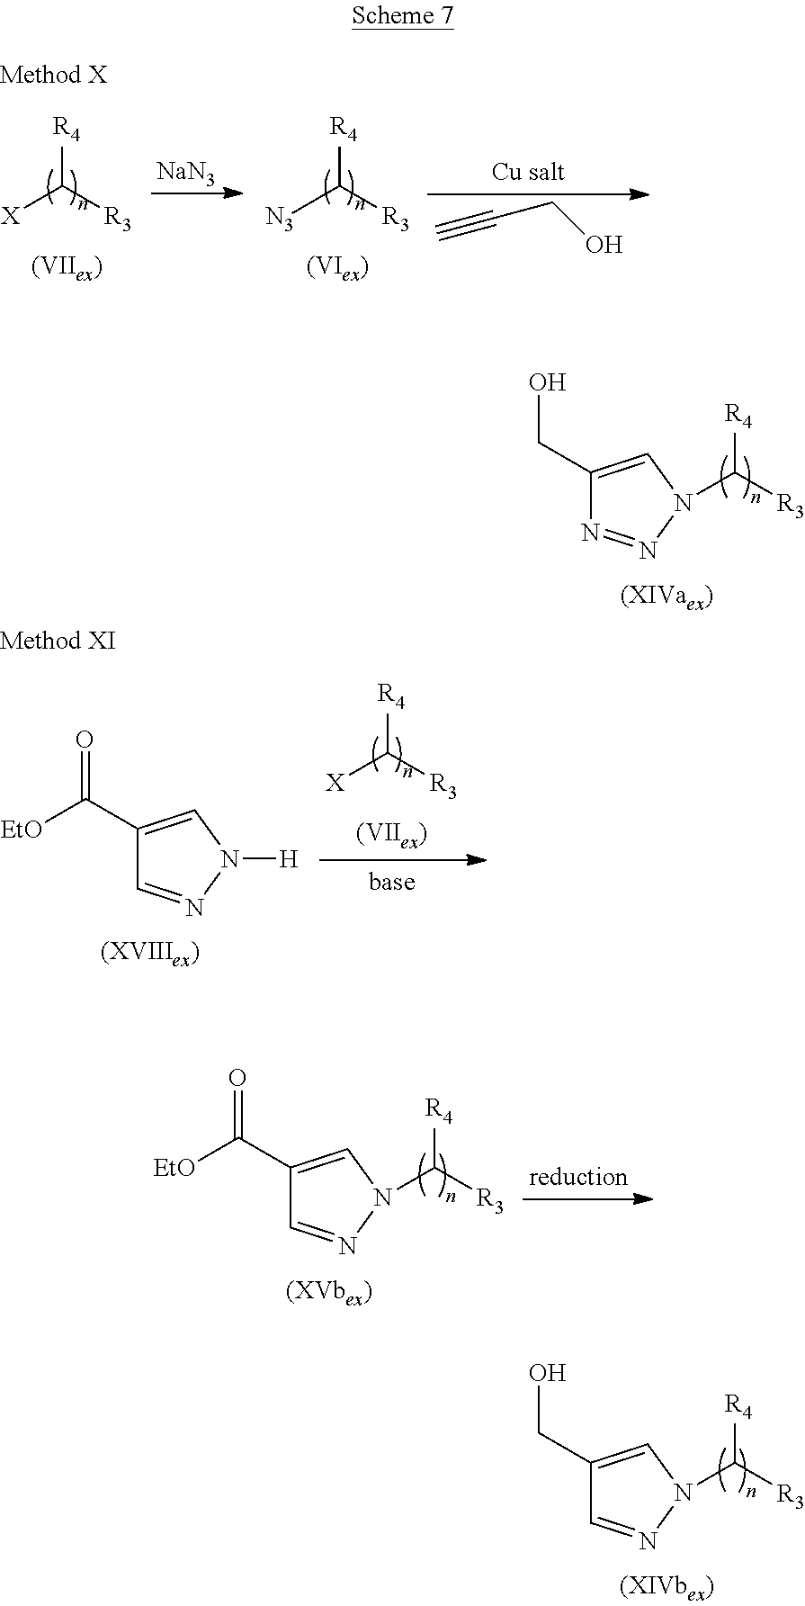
C1(CO)=CN(C([R3])[R4])N=N1.C1(C(=O)[EtO])=CN(C([R3])[R4])N=C1.C1(CO)=CN(C([R3])[R4])N=C1.[X]C([R3])[R4].[NaN3].[N3]C([R3])[R4].C#CCO.C1(C(=O)[EtO])=CN([H])N=C1.[X]C([R3])[R4]
